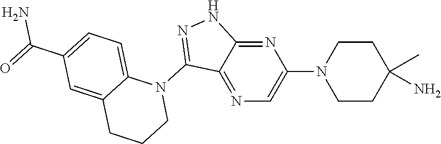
N1(C2=NNC3=NC(N4CCC(N)(C)CC4)=CN=C23)C2=CC=C(C(=O)N)C=C2CCC1
